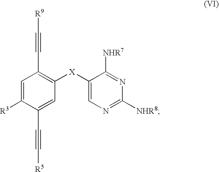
C1=C([R3])C(C#C[R5])=CC([X]C2=CN=C([NHR8])N=C2[NHR7])=C1C#C[R9]
